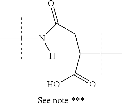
C(N([H])C(CC(C(=O)O)C(C)(C)C)=O)(C)(C)C
